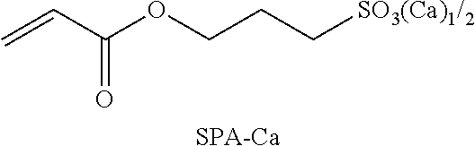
C=CC(OCCC[SO3(Ca)1/2])=O.[SPA-Ca]
